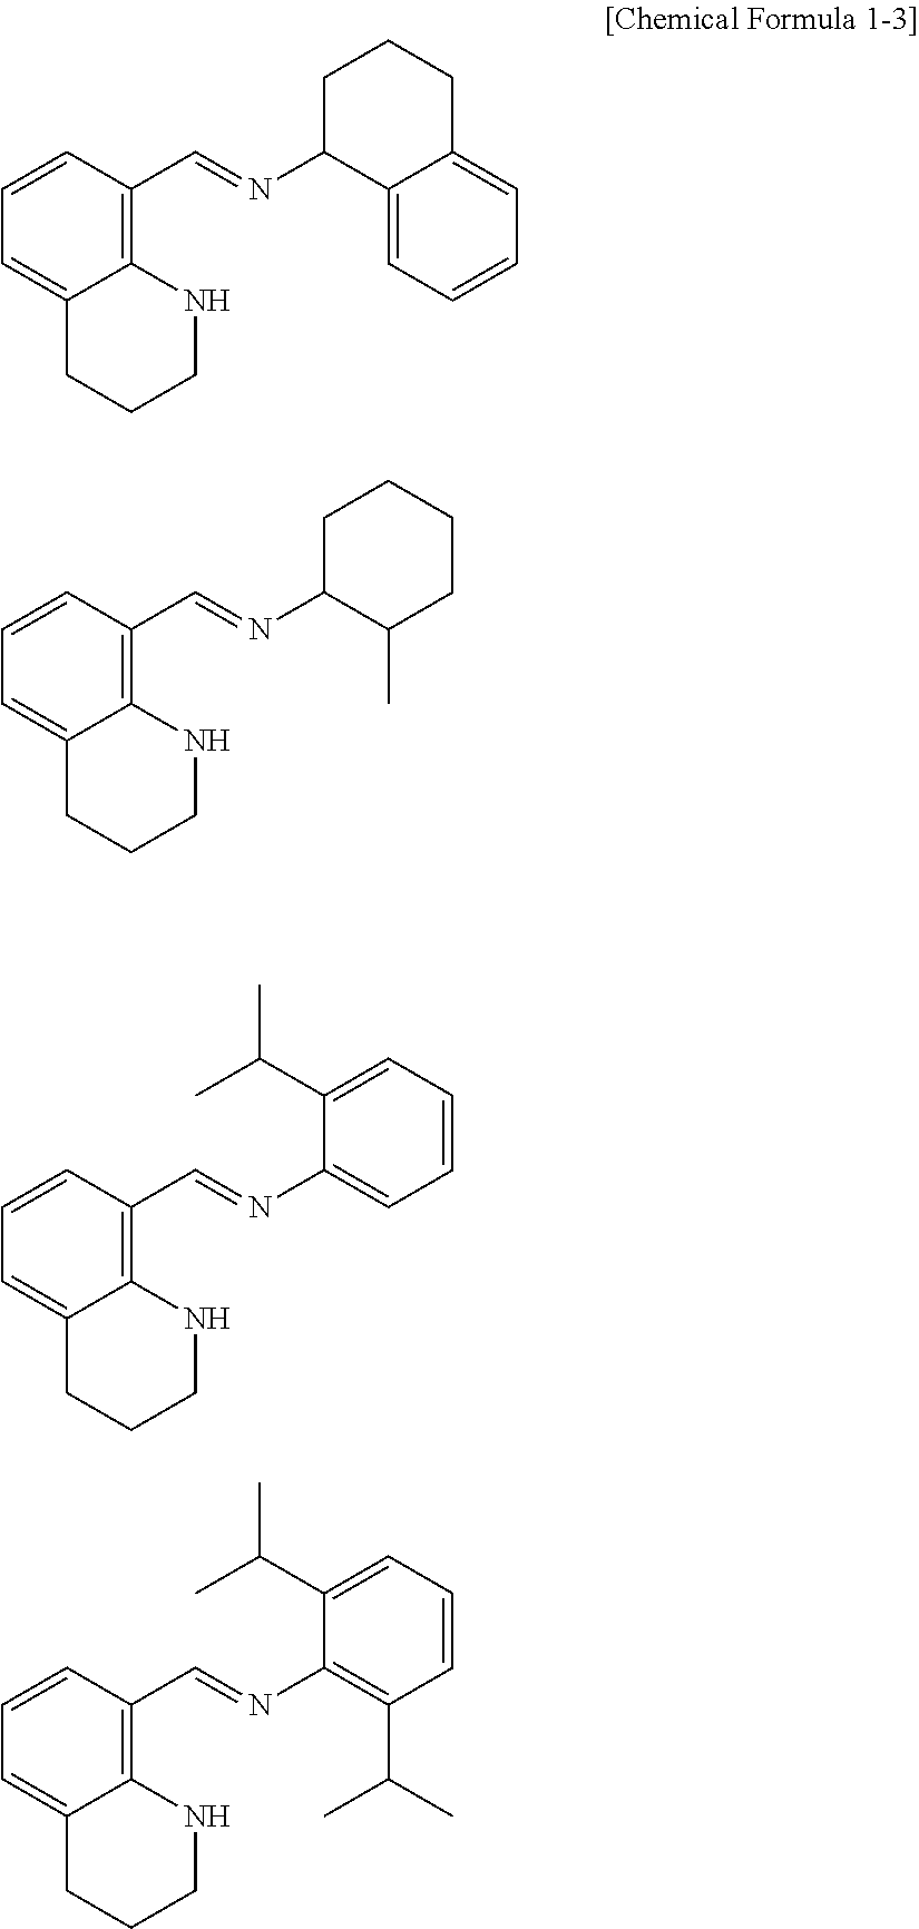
C1=C2C(=C(C=NC3C4=CC=CC=C4CCC3)C=C1)NCCC2.C1=C2C(=C(C=NC3C(C)CCCC3)C=C1)NCCC2.C1=C2C(=C(C=NC3=CC=CC=C3C(C)C)C=C1)NCCC2.C1=C2C(=C(C=NC3=C(C(C)C)C=CC=C3C(C)C)C=C1)NCCC2
